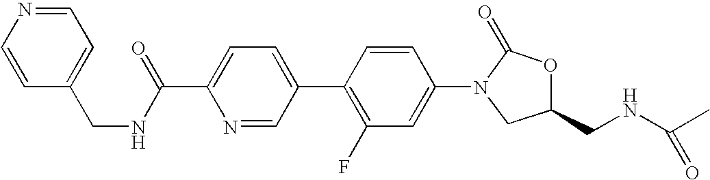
C1=C(C(NCC2=CC=NC=C2)=O)N=CC(C2=C(F)C=C(N3CC(CNC(C)=O)OC3=O)C=C2)=C1
